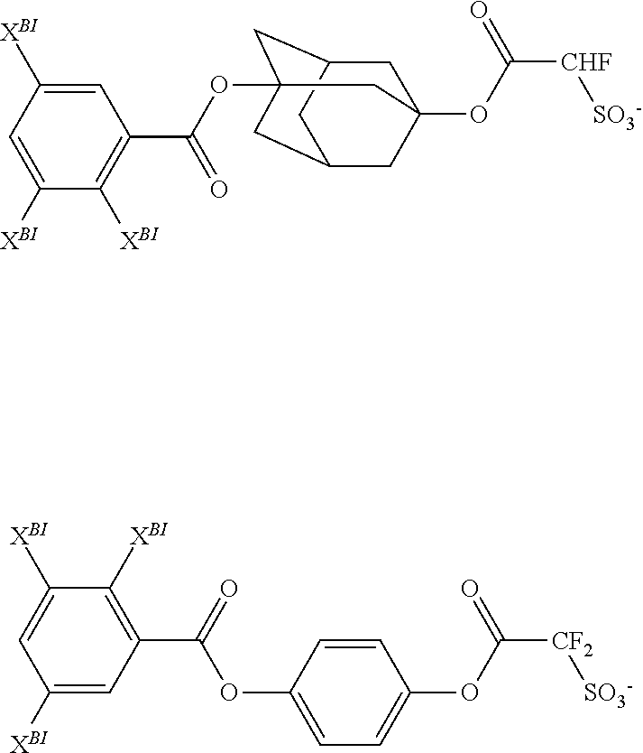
C1=C([XBI])C=C([XBI])C([XBI])=C1C(OC12CC3CC(OC(=O)[CHF][SO3-])(CC(C1)C3)C2)=O.C1=C([XBI])C=C([XBI])C([XBI])=C1C(OC1=CC=C(OC([CF2][SO3-])=O)C=C1)=O
